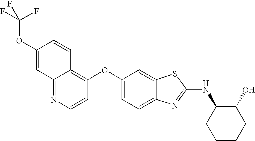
N1=C2C(=C(OC3=CC=C4C(=C3)SC(NC3CCCCC3O)=N4)C=C1)C=CC(OC(F)(F)F)=C2
